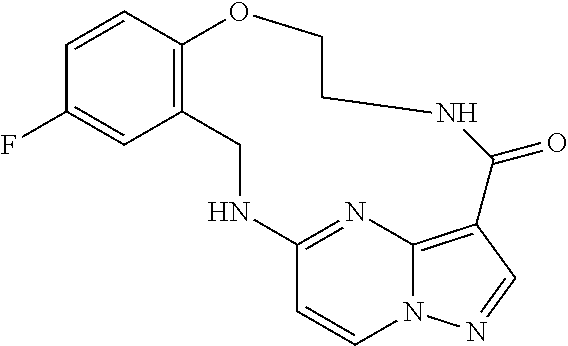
C1=CC2=C(C=C1F)CNC1=NC3=C(C=NN3C=C1)C(=O)NCCO2
